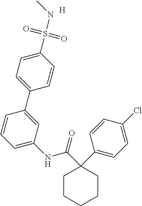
C1CCCCC1(C1=CC=C(Cl)C=C1)C(=O)NC1=CC=CC(C2=CC=C(S(=O)(=O)NC)C=C2)=C1.[H]
